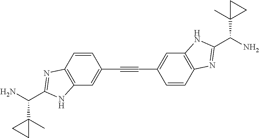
C1=CC2=C(C=C1C#CC1=CC3=C(C=C1)N=C(C(N)C1(C)CC1)N3)NC(C(N)C1(C)CC1)=N2
